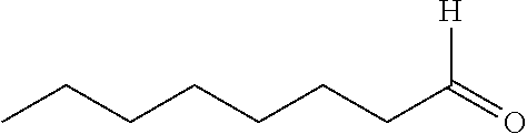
CCCCCCCC(=O)[H]
